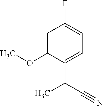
C1=C(OC)C(C(C#N)C)=CC=C1F
